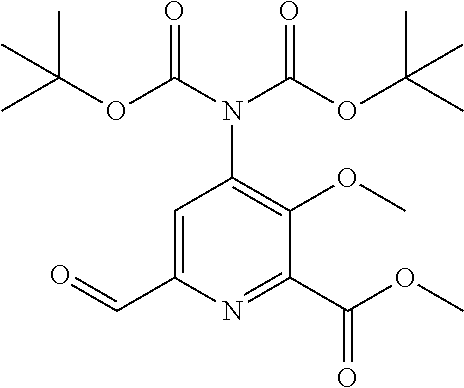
C(=O)C1=CC(N(C(OC(C)(C)C)=O)C(OC(C)(C)C)=O)=C(OC)C(C(OC)=O)=N1
